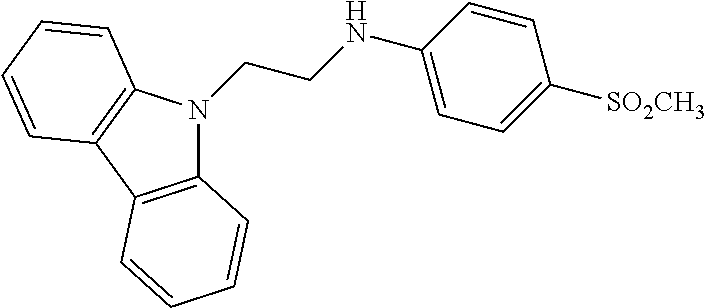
C12=C(C3=C(N1CCNC1=CC=C([SO2CH3])C=C1)C=CC=C3)C=CC=C2
